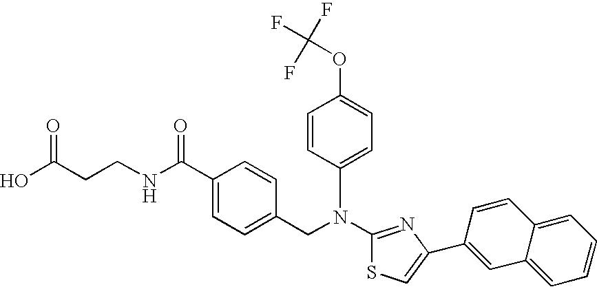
N(C1=NC(C2=CC3=CC=CC=C3C=C2)=CS1)(CC1=CC=C(C(NCCC(O)=O)=O)C=C1)C1=CC=C(OC(F)(F)F)C=C1
